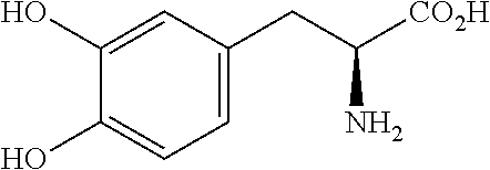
C1=C(CC([CO2H])N)C=C(O)C(O)=C1
